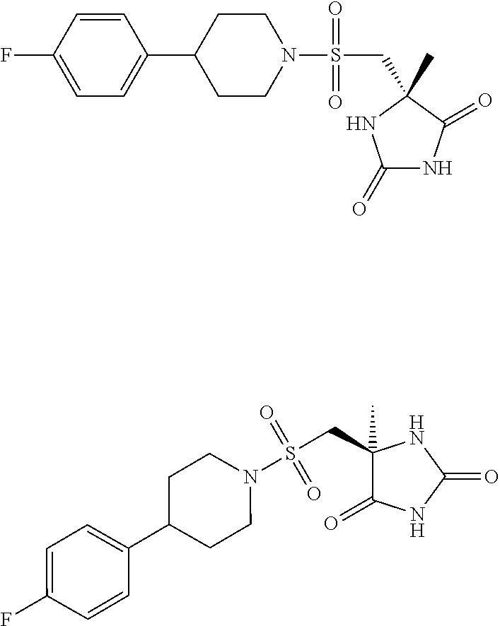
C1=C(C2CCN(S(=O)(=O)CC3(C)NC(=O)NC3=O)CC2)C=CC(F)=C1.C1=CC(F)=CC=C1C1CCN(S(=O)(=O)CC2(C)C(=O)NC(=O)N2)CC1
